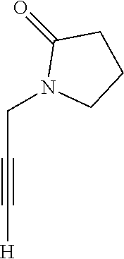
[H]C#CCN1C(=O)CCC1
